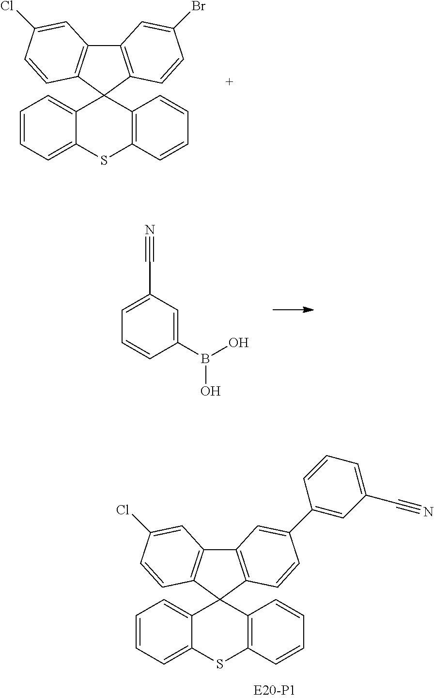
C1=CC=C2C(=C1)C1(C3=C(S2)C=CC=C3)C2=C(C3=C1C=CC(Cl)=C3)C=C(Br)C=C2.C1=CC=C2C(=C1)C1(C3=C(S2)C=CC=C3)C2=C(C3=C1C=CC(Cl)=C3)C=C(C1=CC(C#N)=CC=C1)C=C2.C1=CC(B(O)O)=CC(C#N)=C1
